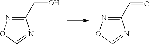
C1(CO)=NOC=N1.C1(C=O)=NOC=N1
